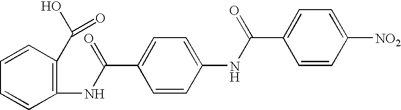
C1=C(C(NC2=C(C(O)=O)C=CC=C2)=O)C=CC(NC(C2=CC=C([NO2])C=C2)=O)=C1
